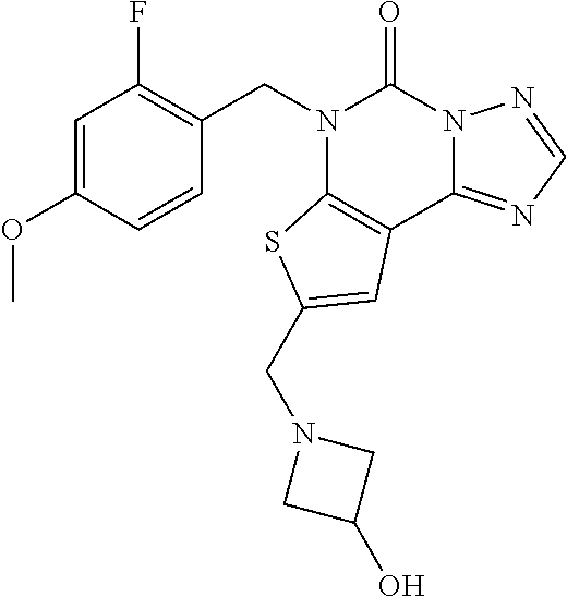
C1=C(OC)C=CC(CN2C3=C(C4=NC=NN4C2=O)C=C(CN2CC(O)C2)S3)=C1F
